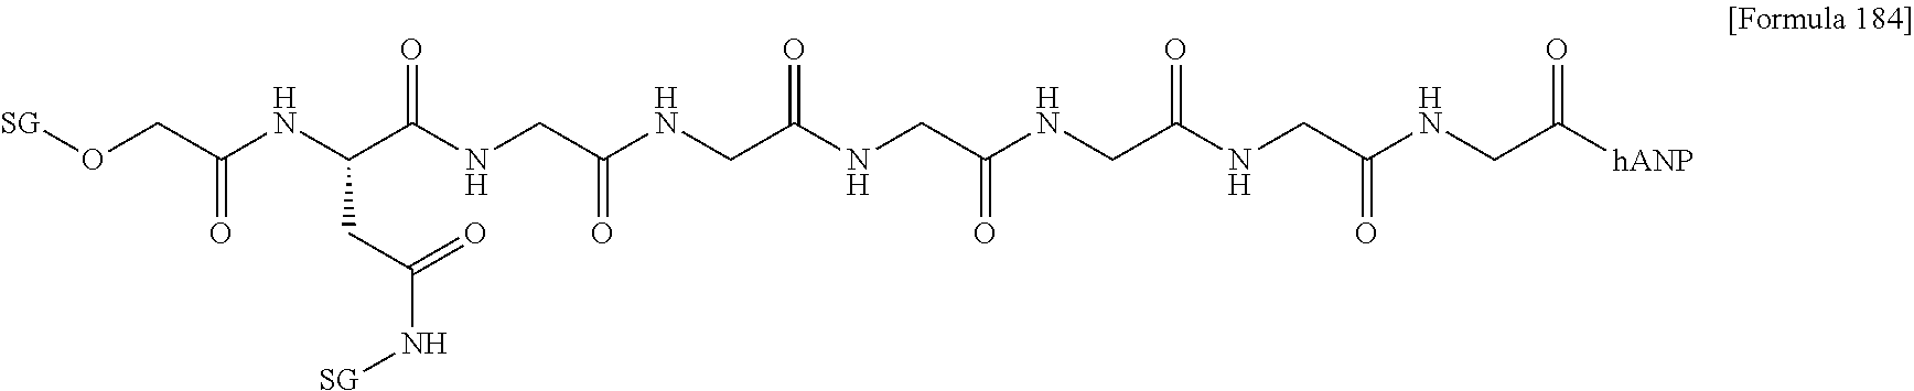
[SG]OCC(=O)NC(CC(=O)N[SG])C(NCC(=O)NCC(NCC(NCC(NCC(NCC([hANP])=O)=O)=O)=O)=O)=O
